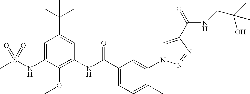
C1(NS(C)(=O)=O)=CC(C(C)(C)C)=CC(NC(C2=CC=C(C)C(N3C=C(C(=O)NCC(C)(O)C)N=N3)=C2)=O)=C1OC
